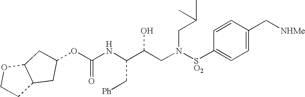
O(C(NC(C(CN([SO2]C1=CC=C(C[NHMe])C=C1)CC(C)C)O)C[Ph])=O)C1CC2C(OCC2)C1
